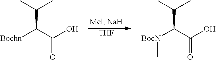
[THF].[Bochn]C(C(O)=O)C(C)C.[BocN](C(C(O)=O)C(C)C)C
